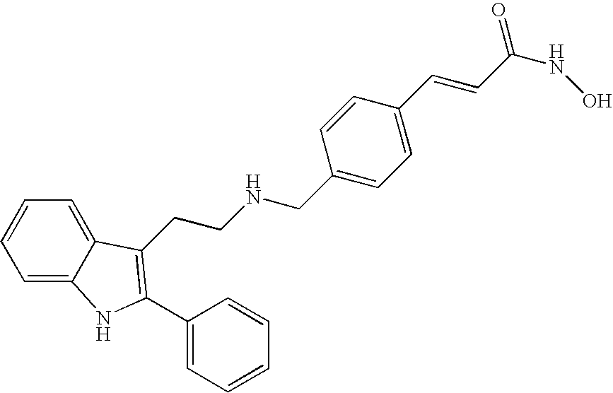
C1=C2C(=CC=C1)C(CCNCC1=CC=C(C=CC(NO)=O)C=C1)=C(C1=CC=CC=C1)N2
